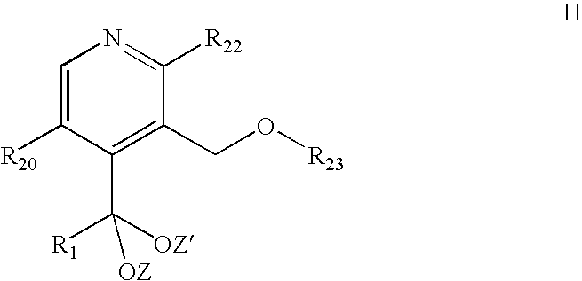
C1=C([R20])C(C([OZ])([R1])[OZ])=C(CO[R23])C([R22])=N1
